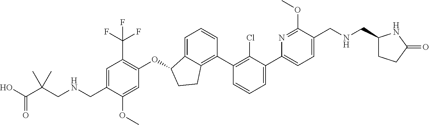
O(C1C2=CC=CC(C3=C(Cl)C(C4=CC=C(CNCC5CCC(=O)N5)C(OC)=N4)=CC=C3)=C2CC1)C1=C(C(F)(F)F)C=C(CNCC(C(O)=O)(C)C)C(OC)=C1
